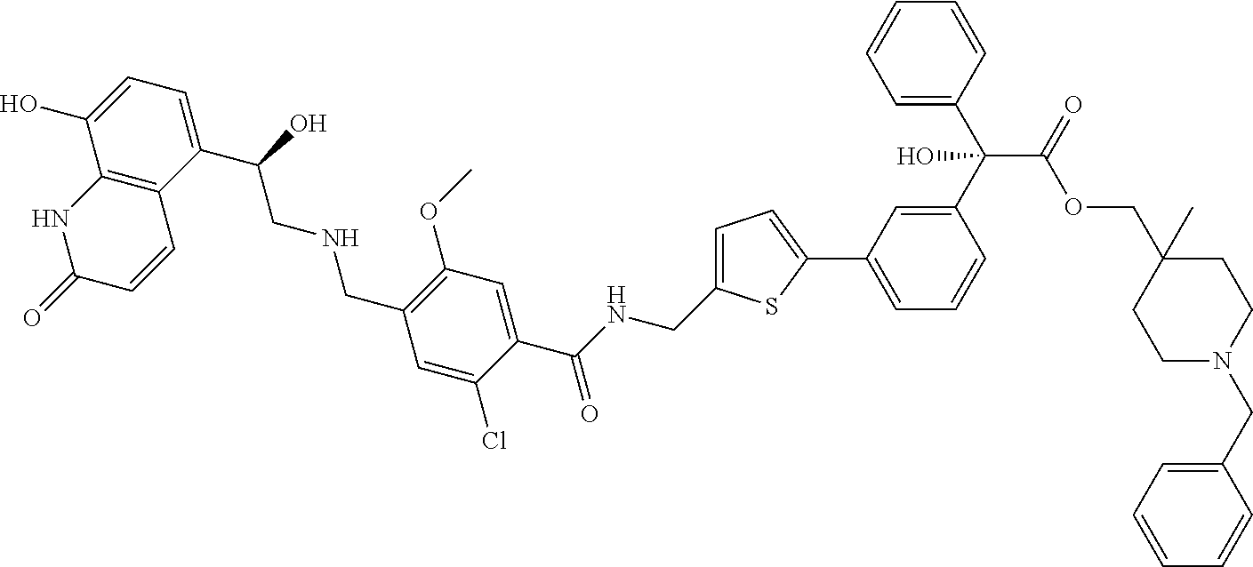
C12=C(C(C(O)CNCC3=C(OC)C=C(C(NCC4=CC=C(C5=CC=CC(C(C6=CC=CC=C6)(C(=O)OCC6(C)CCN(CC7=CC=CC=C7)CC6)O)=C5)S4)=O)C(Cl)=C3)=CC=C1O)C=CC(=O)N2
